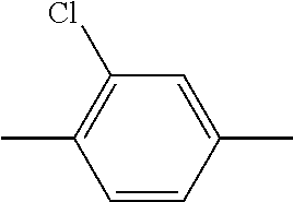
CC1=C(Cl)C=C(C)C=C1
